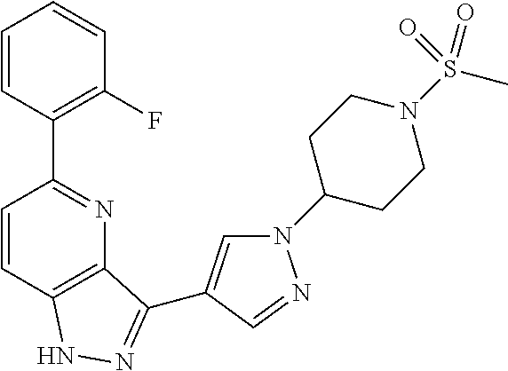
C1=CC(C2=NC3=C(C=C2)NN=C3C2=CN(C3CCN(S(C)(=O)=O)CC3)N=C2)=C(F)C=C1
